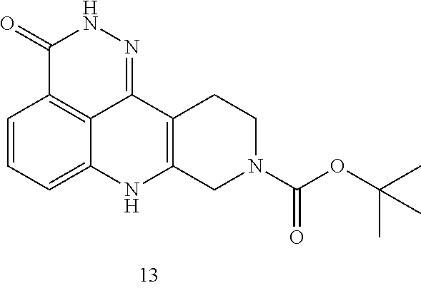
C1(=O)C2=C3C(=NN1)C1=C(NC3=CC=C2)CN(C(OC(C)(C)C)=O)CC1
